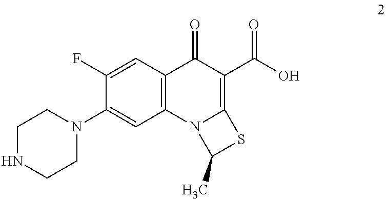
C1NCCN(C2=CC3=C(C=C2F)C(=O)C(C(O)=O)=C2N3C(C)S2)C1
